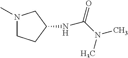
N1(C)CCC(NC(N(C)C)=O)C1
